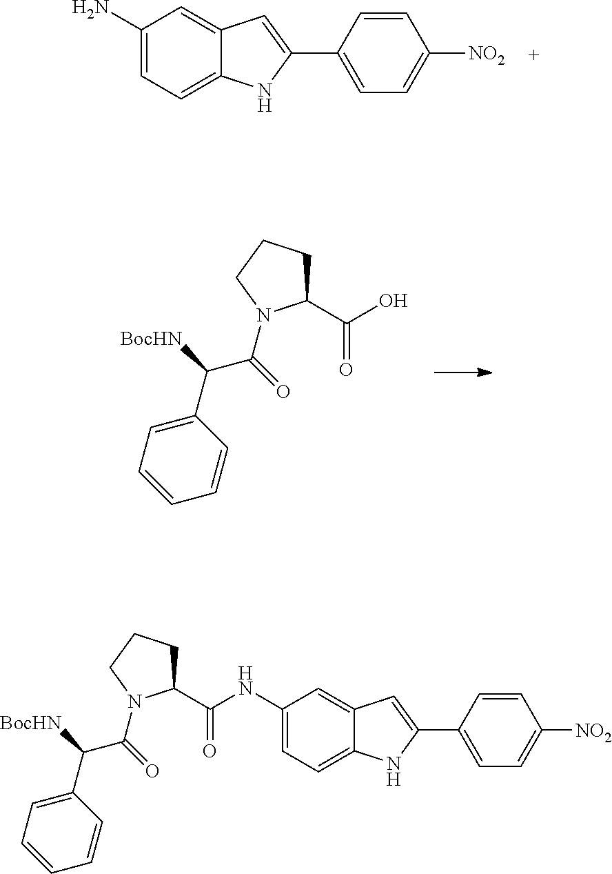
C1(N)=CC=C2C(=C1)C=C(C1=CC=C([NO2])C=C1)N2.OC(C1CCCN1C(=O)C([BocHN])C1=CC=CC=C1)=O.C1(NC(C2CCCN2C(=O)C([BocHN])C2=CC=CC=C2)=O)=CC=C2C(=C1)C=C(C1=CC=C([NO2])C=C1)N2
